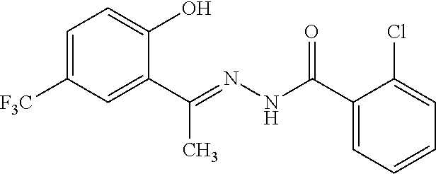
C1=C([F3C])C=C(C(=NNC(C2=CC=CC=C2Cl)=O)C)C(O)=C1
